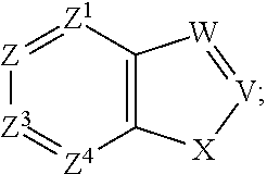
[X]1[V]=[W]C2=C1[Z4]=[Z3][Z]=[Z1]2
